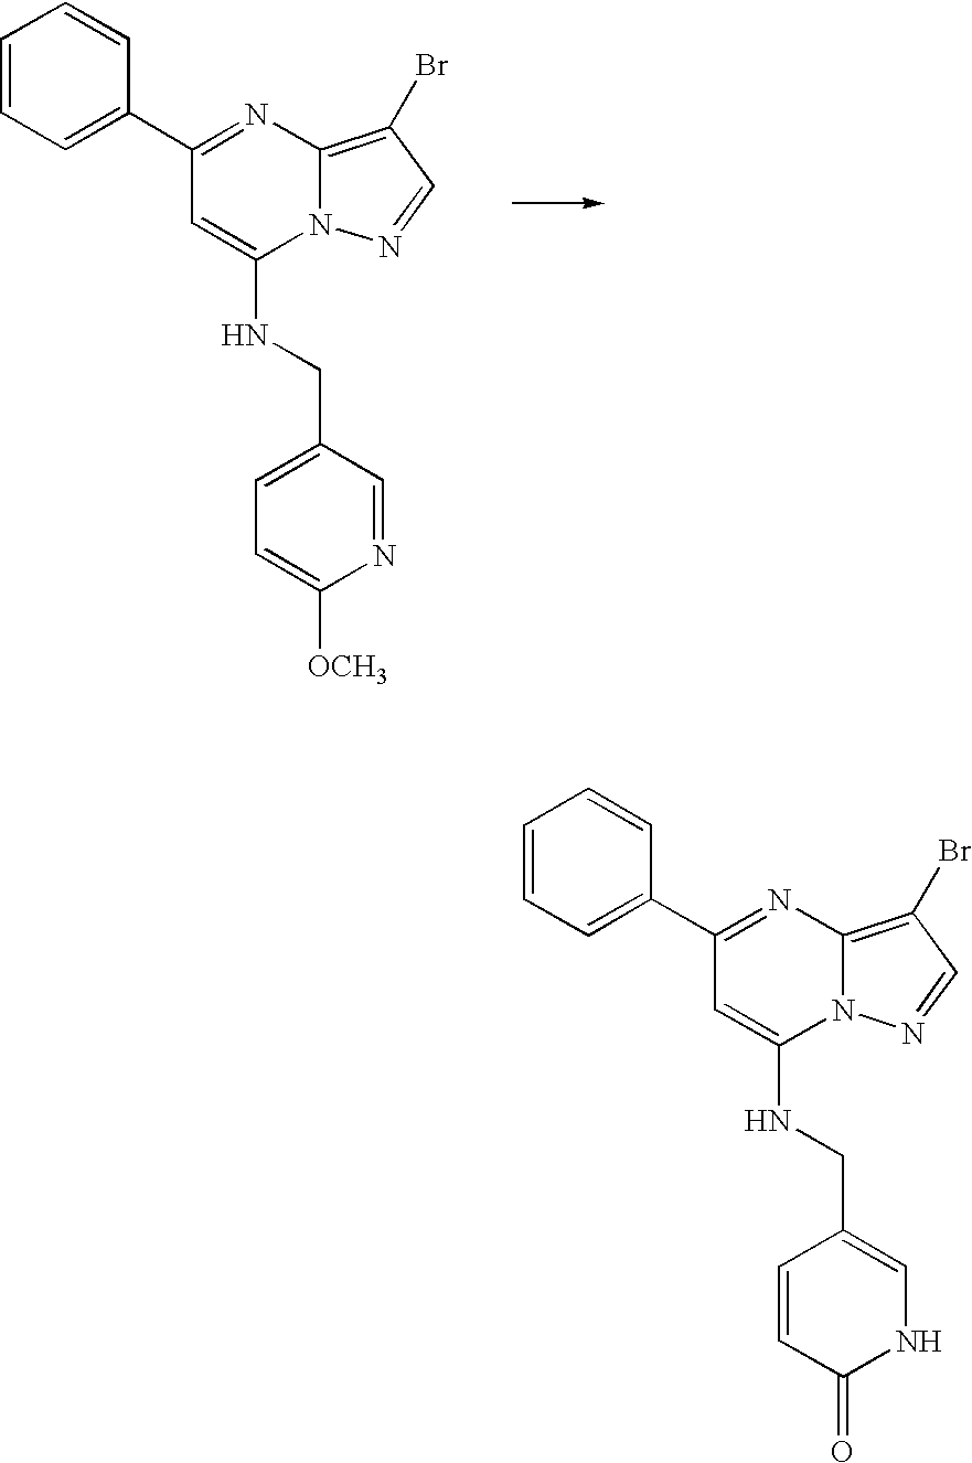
C1=CC=C(C2=NC3=C(Br)C=NN3C(NCC3=CC=C([OCH3])N=C3)=C2)C=C1.C1=CC=C(C2=NC3=C(Br)C=NN3C(NCC3=CNC(=O)C=C3)=C2)C=C1
